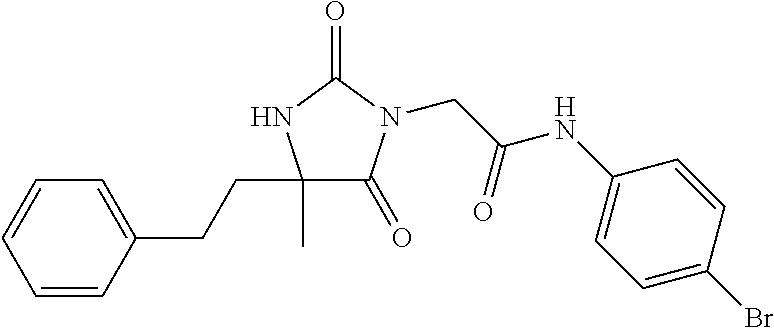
C(C(NC1=CC=C(Br)C=C1)=O)N1C(=O)C(C)(CCC2=CC=CC=C2)NC1=O
